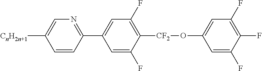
C1=C(F)C([CF2]OC2=CC(F)=C(F)C(F)=C2)=C(F)C=C1C1=NC=C([CnH2n+1])C=C1
